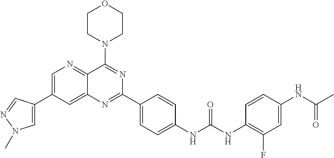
C1=C(C2=CN(C)N=C2)C=C2C(=N1)C(N1CCOCC1)=NC(C1=CC=C(NC(NC3=C(F)C=C(NC(C)=O)C=C3)=O)C=C1)=N2
